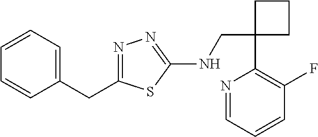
N(C1=NN=C(CC2=CC=CC=C2)S1)CC1(C2=C(F)C=CC=N2)CCC1
